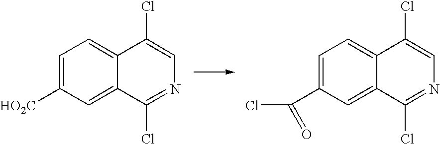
C1=C([HO2C])C=C2C(=C1)C(Cl)=CN=C2Cl.C1=C(C(Cl)=O)C=C2C(=C1)C(Cl)=CN=C2Cl
